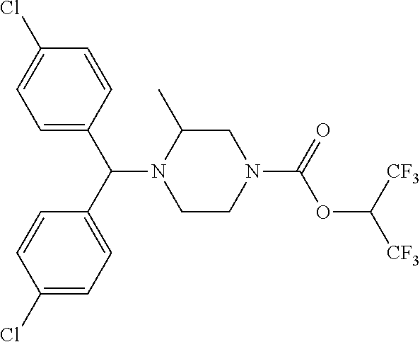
C1=CC(C(C2=CC=C(Cl)C=C2)N2CCN(C(=O)OC([CF3])[CF3])CC2C)=CC=C1Cl
